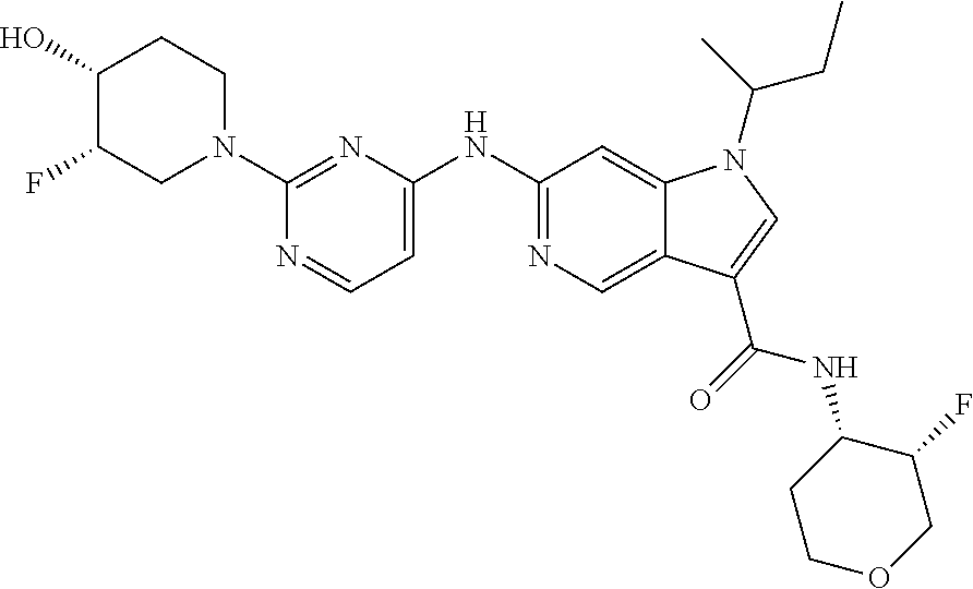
C1(N2CCC(O)C(F)C2)=NC(NC2=NC=C3C(=C2)N(C(C)CC)C=C3C(=O)NC2CCOCC2F)=CC=N1
